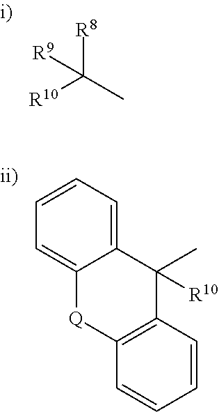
[R10]C(C)([R8])[R9].C1=C2C(=CC=C1)C([R10])(C)C1=C([Q]2)C=CC=C1
